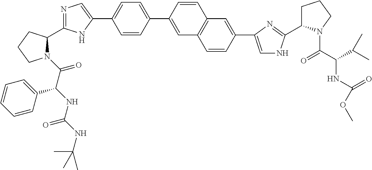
N1(C(C(NC(=O)NC(C)(C)C)C2=CC=CC=C2)=O)C(C2=NC=C(C3=CC=C(C4=CC5=C(C=C4)C=C(C4=CNC(C6CCCN6C(C(C(C)C)NC(=O)OC)=O)=N4)C=C5)C=C3)N2)CCC1
